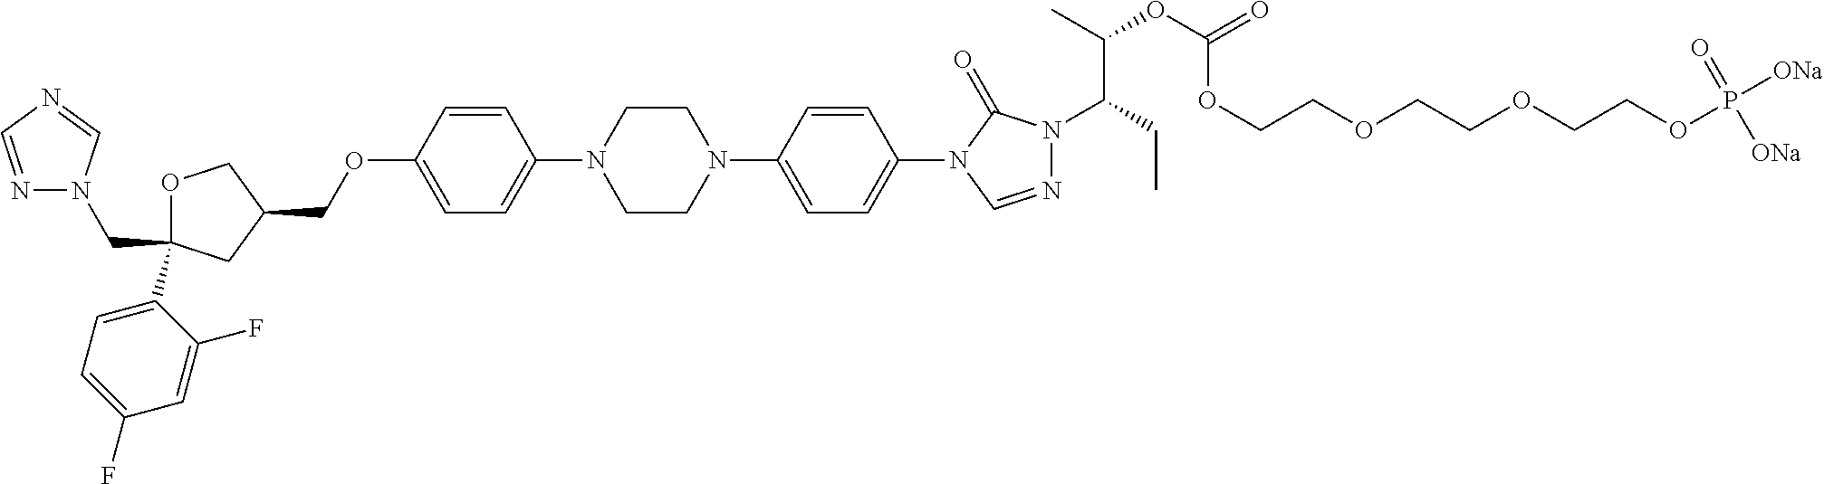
C(OC1=CC=C(N2CCN(C3=CC=C(N4C(=O)N(C(C(C)OC(OCCOCCOCCOP([ONa])(=O)[ONa])=O)CC)N=C4)C=C3)CC2)C=C1)C1COC(CN2N=CN=C2)(C2=CC=C(F)C=C2F)C1
